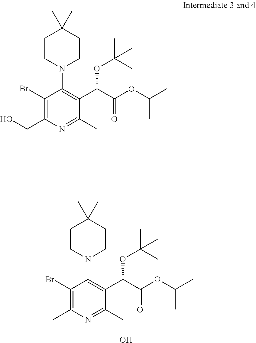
C1CN(C2=C(C(C(OC(C)C)=O)OC(C)(C)C)C(C)=NC(CO)=C2Br)CCC1(C)C.C1CN(C2=C(C(C(OC(C)C)=O)OC(C)(C)C)C(CO)=NC(C)=C2Br)CCC1(C)C
